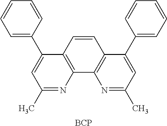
C12=C(N=C(C)C=C1C1=CC=CC=C1)C1=C(C(C3=CC=CC=C3)=CC(C)=N1)C=C2.[BCP]
